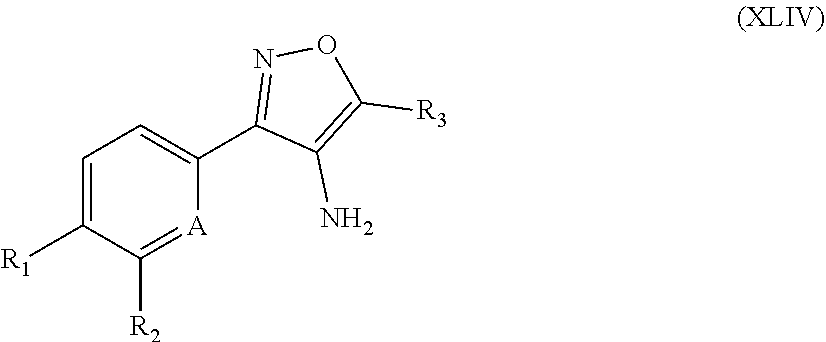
C1=C([R1])C([R2])=[A]C(C2=NOC([R3])=C2N)=C1
